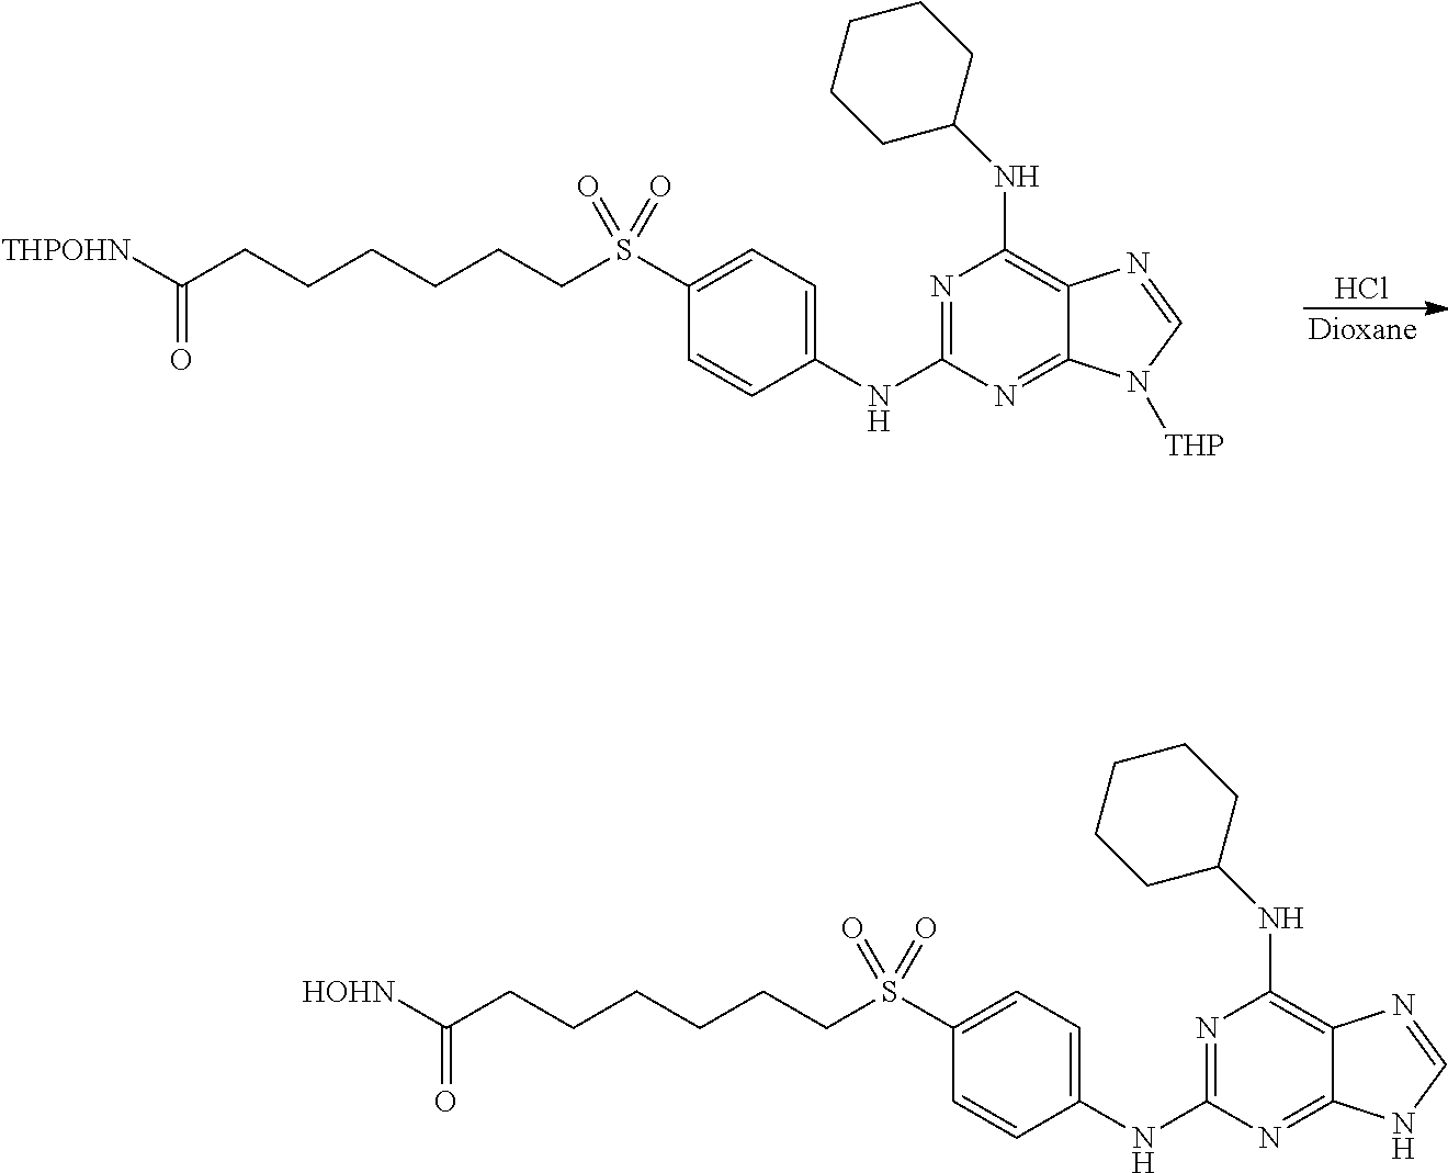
[Dioxane].Cl.C1=C(NC2=NC(NC3CCCCC3)=C3C(=N2)N([THP])C=N3)C=CC(S(CCCCCCC([THPOHN])=O)(=O)=O)=C1.C1=C(NC2=NC(NC3CCCCC3)=C3C(=N2)NC=N3)C=CC(S(CCCCCCC([HOHN])=O)(=O)=O)=C1
